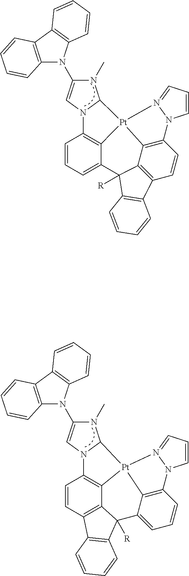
C12=C(C3=C(N1C1=CN4C(N1C)[Pt]15C6=C4C=CC=C6C4([R])C6=C(C=CC(=C61)N1C=CC=N51)C1=C4C=CC=C1)C=CC=C3)C=CC=C2.C12=C(C3=C(N1C1=CN4C(N1C)[Pt]15C6=C4C=CC4=C6C([R])(C6=C4C=CC=C6)C4=CC=CC(=C14)N1C=CC=N51)C=CC=C3)C=CC=C2
